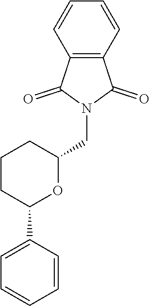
C12=C(C=CC=C1)C(=O)N(CC1CCCC(C3=CC=CC=C3)O1)C2=O
